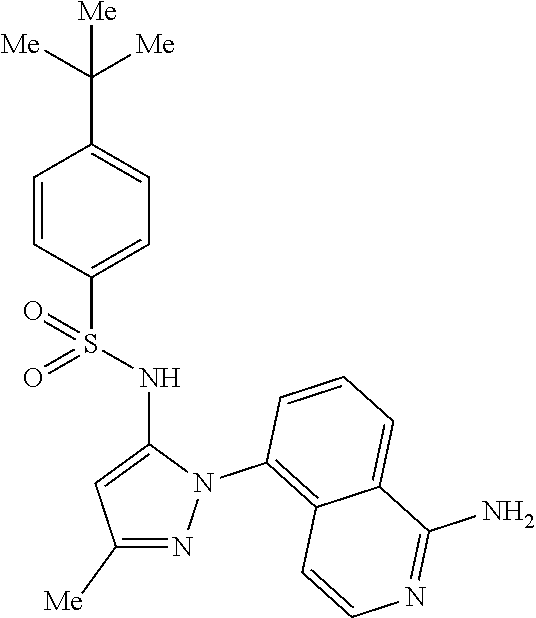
C1=CC(S(NC2=CC([Me])=NN2C2=C3C(=CC=C2)C(N)=NC=C3)(=O)=O)=CC=C1C([Me])([Me])[Me]
